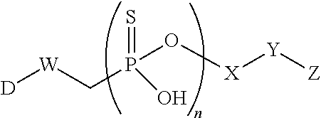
[D][W]CP(O[X][Y][Z])(=S)O
